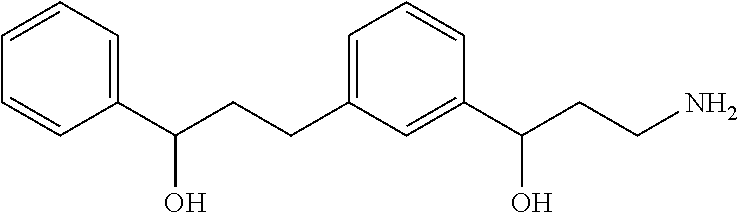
C1=CC(C(CCC2=CC=CC(C(CCN)O)=C2)O)=CC=C1
